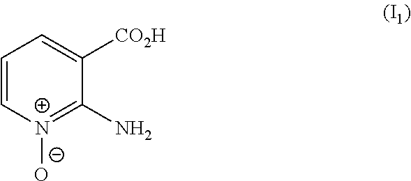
C1=C[N+]([O-])=C(N)C([CO2H])=C1
